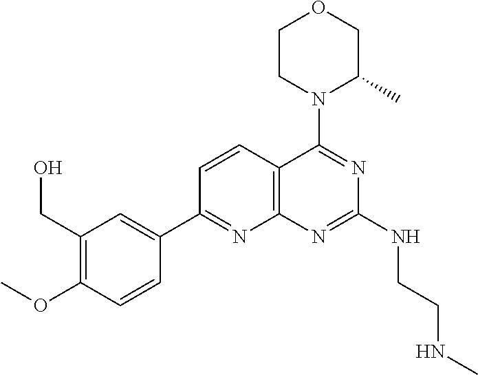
C1=CC2=C(N=C1C1=CC(CO)=C(OC)C=C1)N=C(NCCNC)N=C2N1C(C)COCC1
